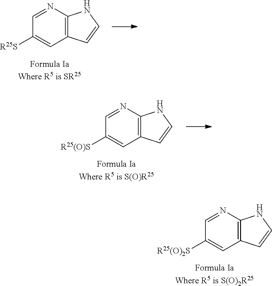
C12=C(N=CC([R25(O)2S])=C1)NC=C2.C12=C(N=CC([R25S])=C1)NC=C2.C12=C(N=CC([R25(O)S])=C1)NC=C2
